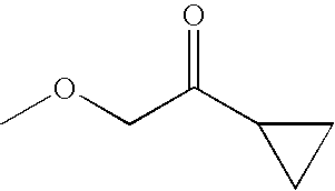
C1(C(COC)=O)CC1
